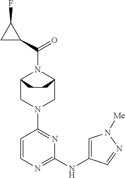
C12CN(C3=NC(NC4=CN([Me])N=C4)=NC=C3)CC(N1C(=O)C1C(F)C1)CC2
